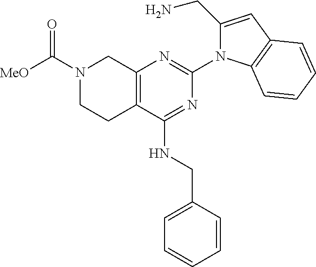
C12=C(C(NCC3=CC=CC=C3)=NC(N3C(CN)=CC4=C3C=CC=C4)=N1)CCN(C(=O)[MeO])C2
